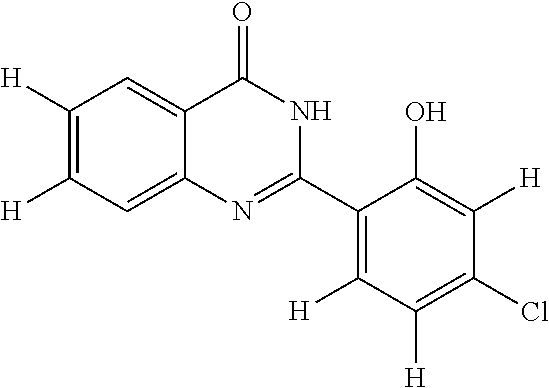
C1([H])=C([H])C=C2C(=C1)C(=O)NC(C1=C([H])C([H])=C(Cl)C([H])=C1O)=N2
